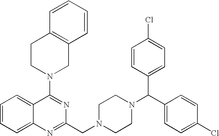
C1(N2CC3=C(CC2)C=CC=C3)=NC(CN2CCN(C(C3=CC=C(Cl)C=C3)C3=CC=C(Cl)C=C3)CC2)=NC2=CC=CC=C12
